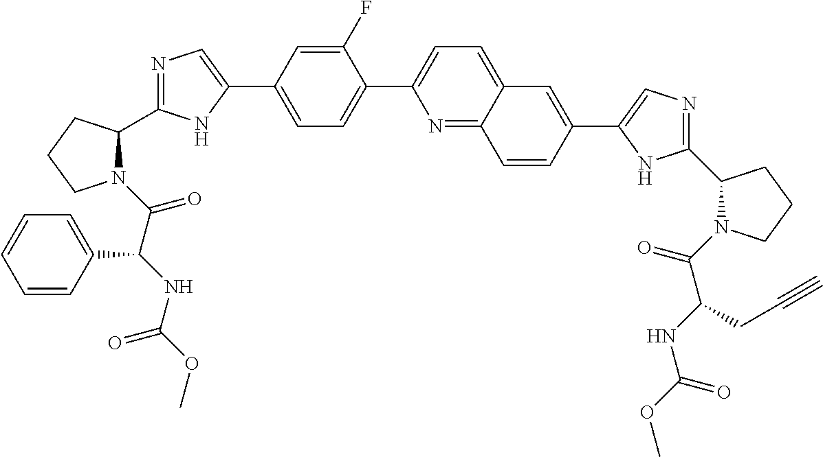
C1=C(C2=CN=C(C3N(C(C(NC(OC)=O)C4=CC=CC=C4)=O)CCC3)N2)C=C(F)C(C2=CC=C3C(=N2)C=CC(C2=CN=C(C4N(C(C(NC(OC)=O)CC#C)=O)CCC4)N2)=C3)=C1
